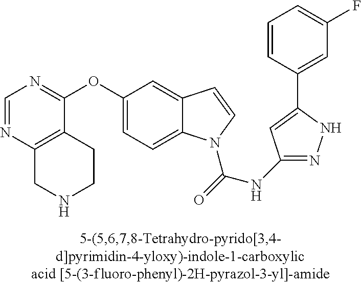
C1=NC2=C(C(OC3=CC=C4C(=C3)C=CN4C(=O)NC3=NNC(C4=CC(F)=CC=C4)=C3)=N1)CCNC2
